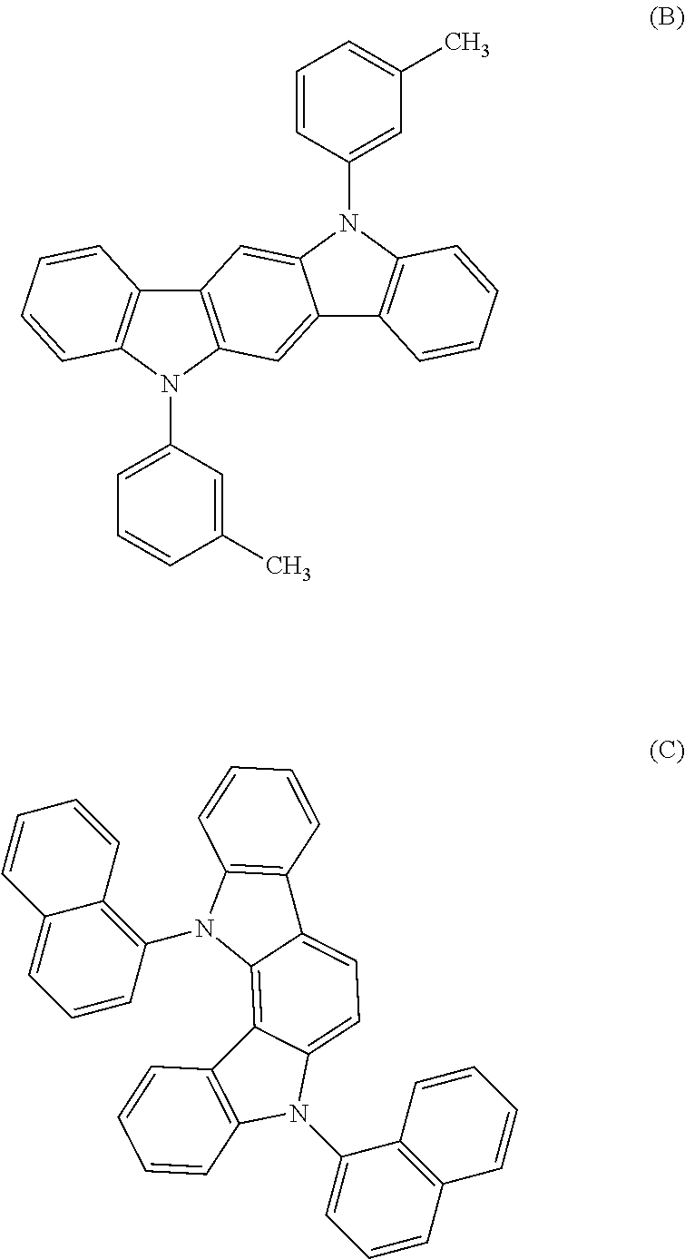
C12=C(N(C3=CC=CC(C)=C3)C3=C1C=CC=C3)C=C1C(=C2)N(C2=CC(C)=CC=C2)C2=C1C=CC=C2.C1=CC2=C(N3C4=C5C(=CC=C4C4=C3C=CC=C4)N(C3=CC=CC4=C3C=CC=C4)C3=C5C=CC=C3)C=CC=C2C=C1
